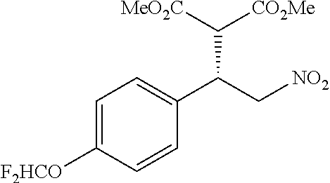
C1=C([F2HCO])C=CC(C(C[NO2])C([MeO2C])[CO2Me])=C1
